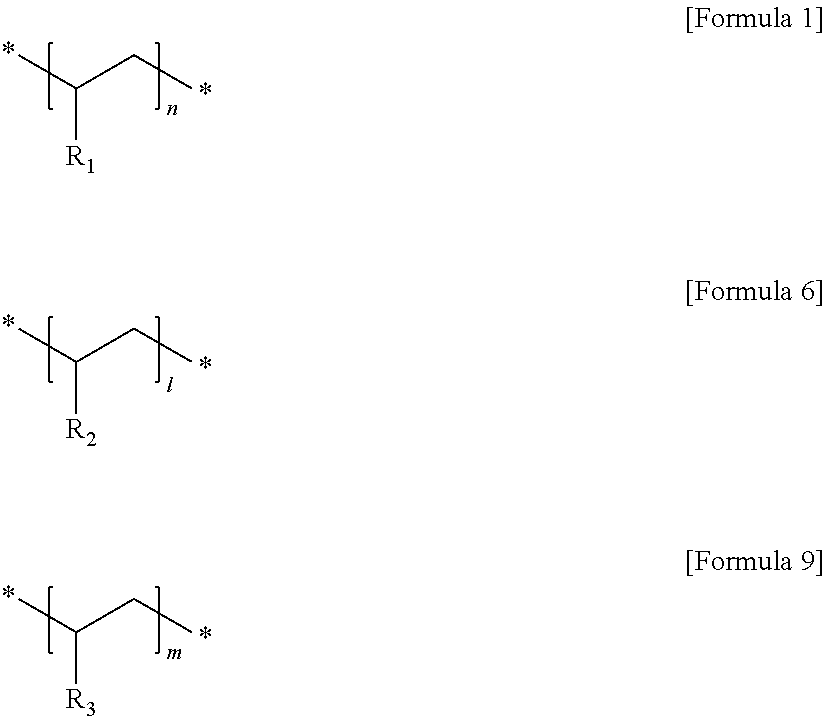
CC(CC)[R1].CC(CC)[R2].CC(CC)[R3]
